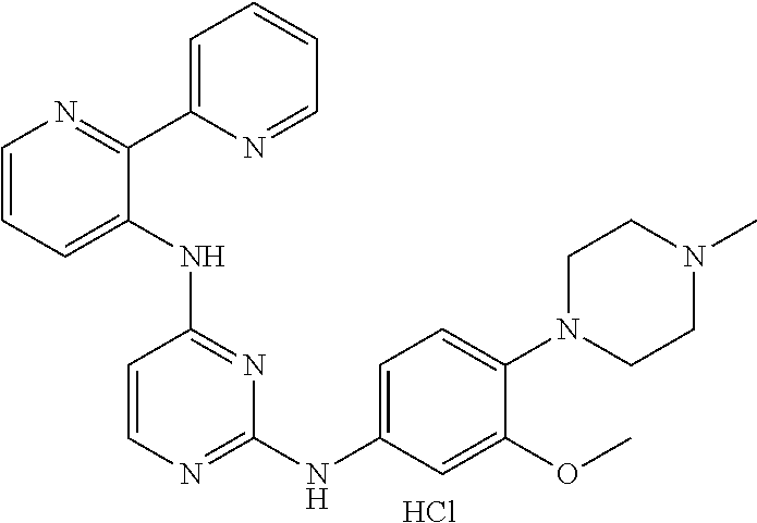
C1=CC=C(NC2=NC(NC3=CC=C(N4CCN(C)CC4)C(OC)=C3)=NC=C2)C(C2=CC=CC=N2)=N1.Cl
